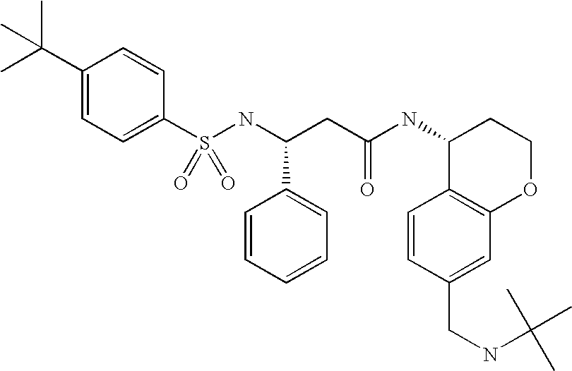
C1(S(NC(CC(NC2C3=C(OCC2)C=C(CNC(C)(C)C)C=C3)=O)C2=CC=CC=C2)(=O)=O)=CC=C(C(C)(C)C)C=C1
